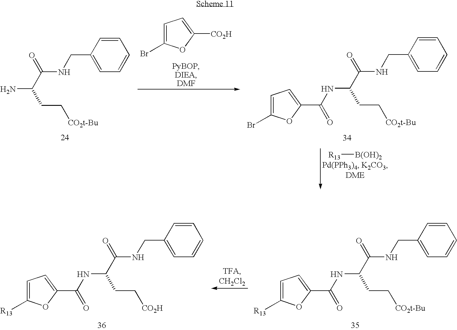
NC(C(=O)NCC1=CC=CC=C1)CC[CO2t-Bu].C1=C(Br)OC([CO2H])=C1.N(C(C(=O)NCC1=CC=CC=C1)CC[CO2t-Bu])C(=O)C1=CC=C(Br)O1.[R13][B(OH)2].C1=C([R13])OC(C(NC(C(=O)NCC2=CC=CC=C2)CC[CO2H])=O)=C1.C1=C([R13])OC(C(NC(C(=O)NCC2=CC=CC=C2)CC[CO2t-Bu])=O)=C1
